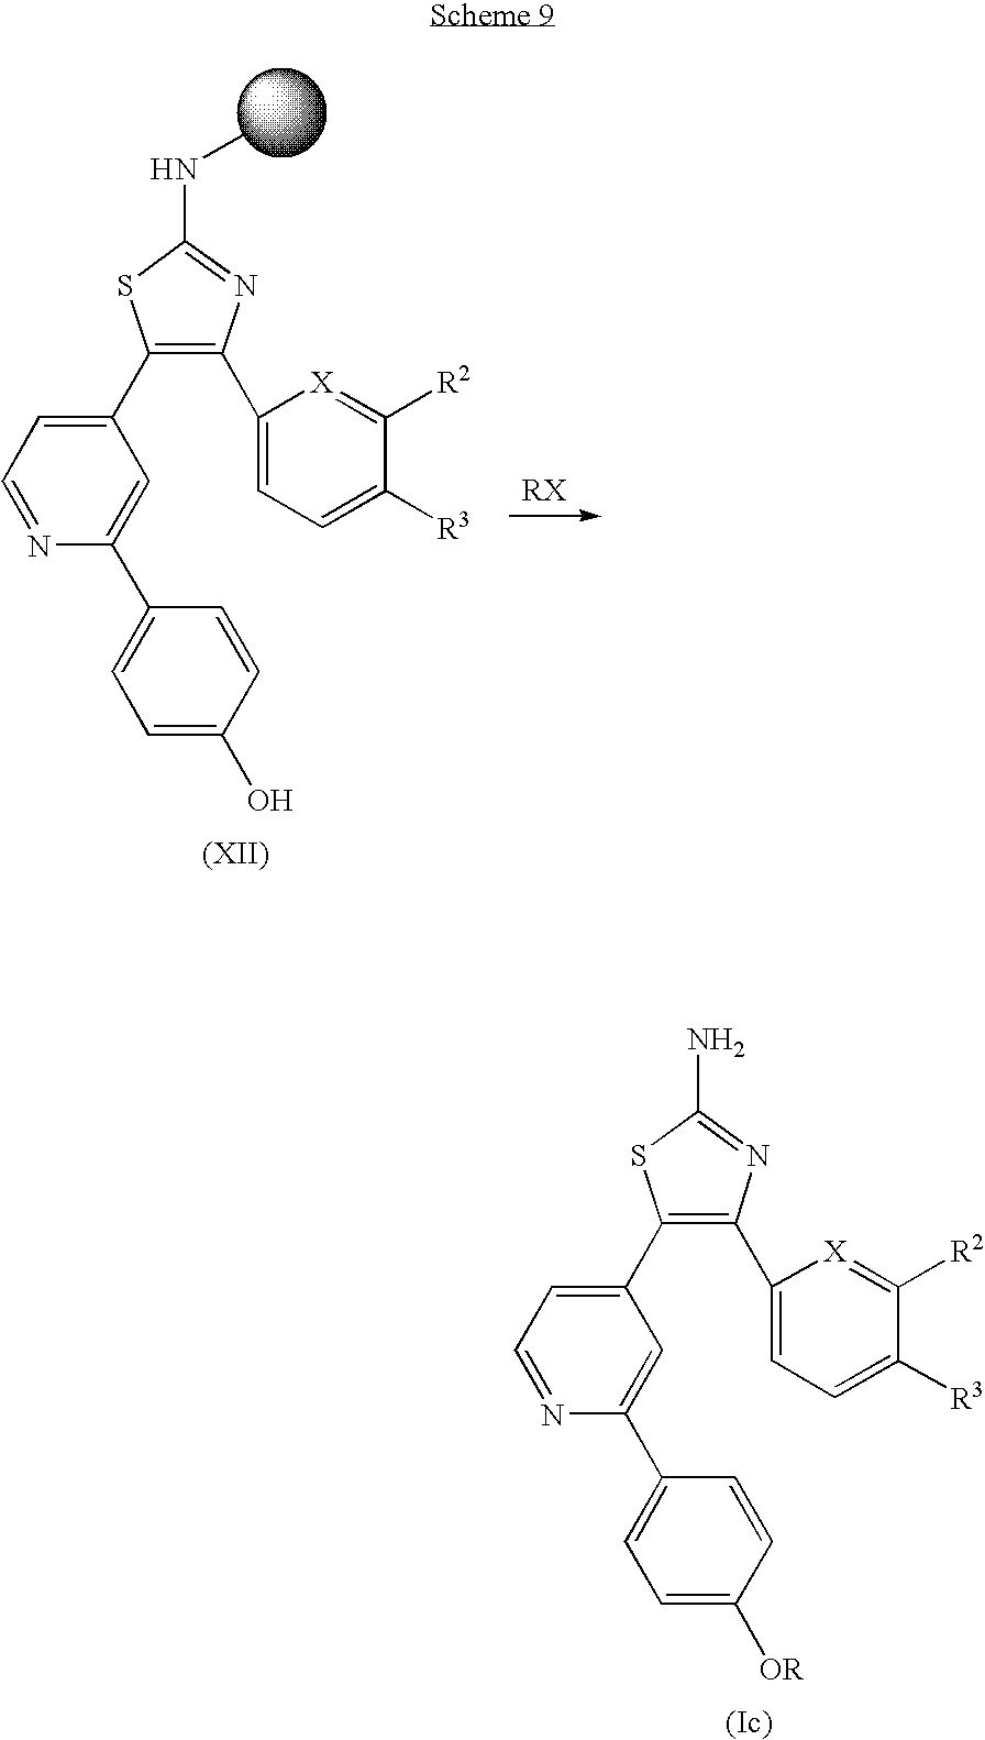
C1(C2=CC=NC(C3=CC=C([OR])C=C3)=C2)=C(C2=CC=C([R3])C([R2])=[X]2)N=C(N)S1.C1(C2=CC=NC(C3=CC=C(O)C=C3)=C2)=C(C2=CC=C([R3])C([R2])=[X]2)N=C(NC)S1
